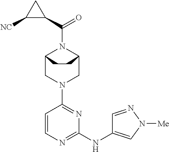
C12CN(C3=NC(NC4=CN([Me])N=C4)=NC=C3)CC(N1C(=O)C1CC1[NC])CC2
